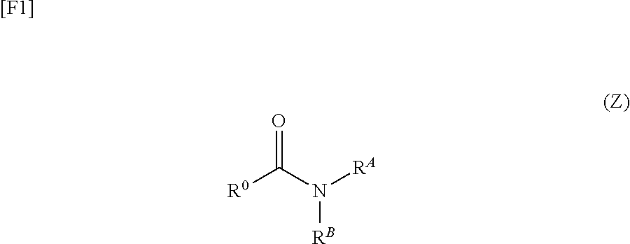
[[F1]].[R0]C(N([RA])[RB])=O
